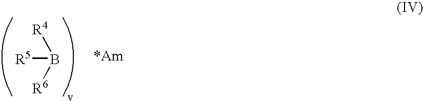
[R5]B([R4])[R6]
